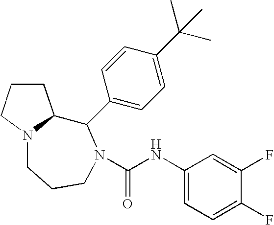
C1CCN2C1C(C1=CC=C(C(C)(C)C)C=C1)N(C(NC1=CC=C(F)C(F)=C1)=O)CCC2
